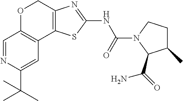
C1=NC(C(C)(C)C)=CC2=C1OCC1=C2SC(NC(=O)N2CCC(C)C2C(=O)N)=N1
